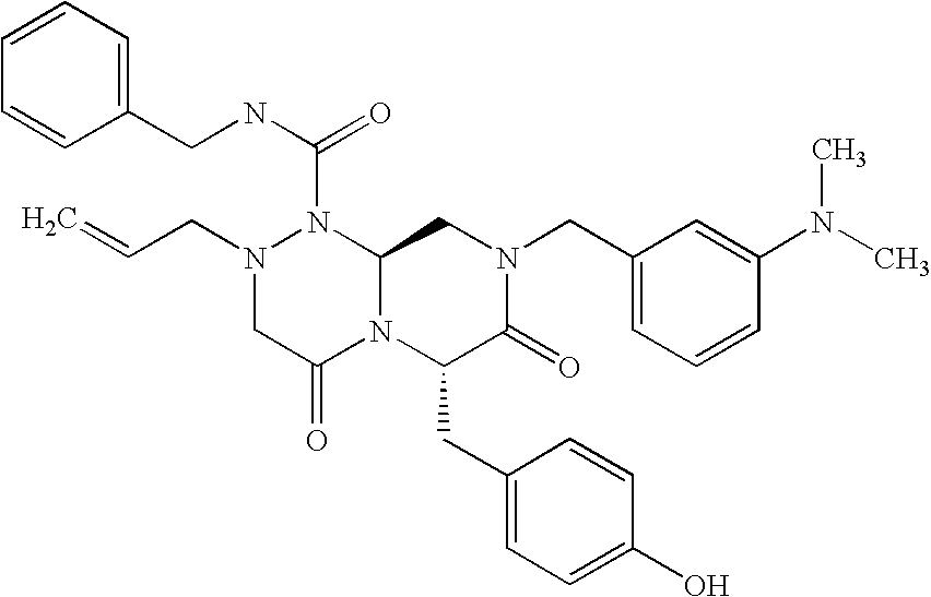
N(C(=O)N1N(CC=C)CC(=O)N2C1CN(CC1=CC=CC(N(C)C)=C1)C(=O)C2CC1=CC=C(O)C=C1)CC1=CC=CC=C1
